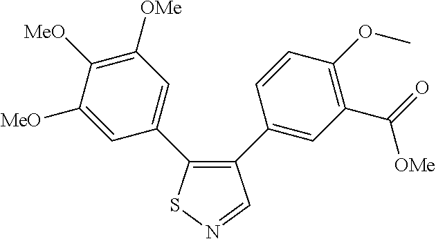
C1([MeO])=CC(C2=C(C3=CC(C(=O)[OMe])=C(OC)C=C3)C=NS2)=CC([OMe])=C1[MeO]
